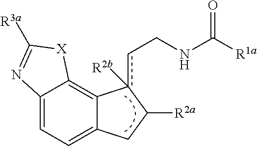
C12=CC=C3C(=C1[X]C([R3a])=N2)c(cCNC(=O)[R1a])([R2b])C([R2a])C3
